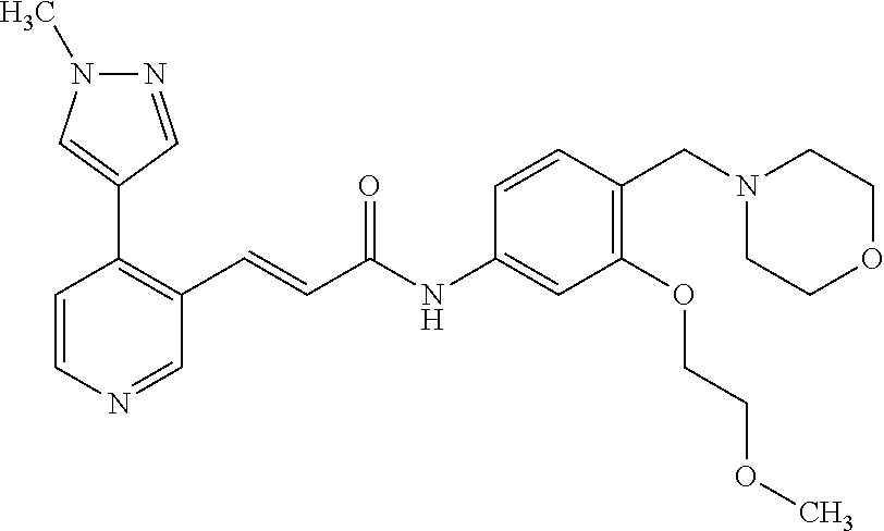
N1=CC(C2=C(C=CC(NC3=CC(OCCOC)=C(CN4CCOCC4)C=C3)=O)C=NC=C2)=CN1C
